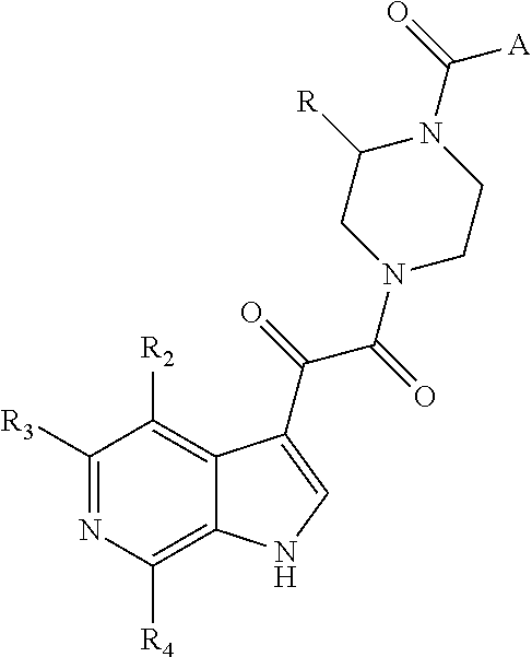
C1([R3])=NC([R4])=C2C(=C1[R2])C(C(C(N1CCN(C([A])=O)C([R])C1)=O)=O)=CN2
